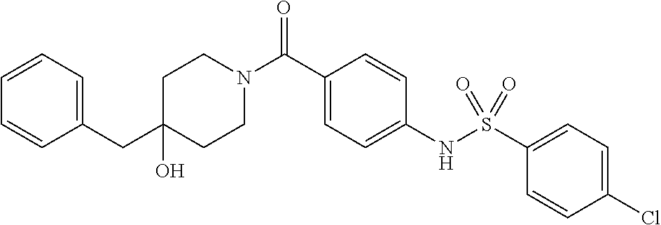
C1CN(C(C2=CC=C(NS(C3=CC=C(Cl)C=C3)(=O)=O)C=C2)=O)CCC1(O)CC1=CC=CC=C1
